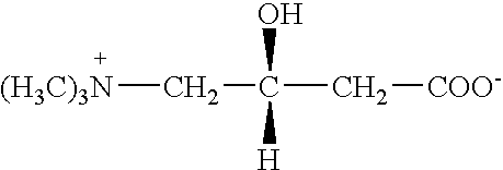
[(H3C)3N]CC(O)([H])C[COO-]
